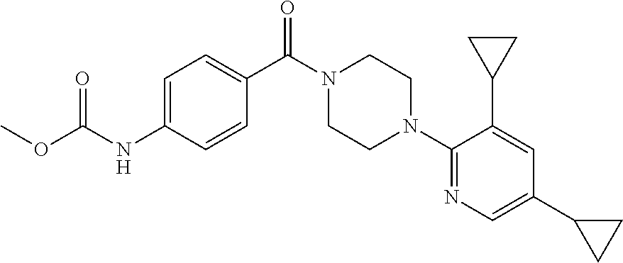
C1=C(NC(OC)=O)C=CC(C(N2CCN(C3=NC=C(C4CC4)C=C3C3CC3)CC2)=O)=C1
